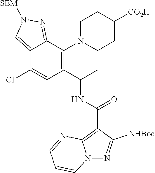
C12=CN([SEM])N=C1C(N1CCC([CO2H])CC1)=C(C(C)NC(C1=C3N(N=C1[NHBoc])C=CC=N3)=O)C=C2Cl
